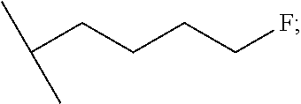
C(CCCF)C(C)C
